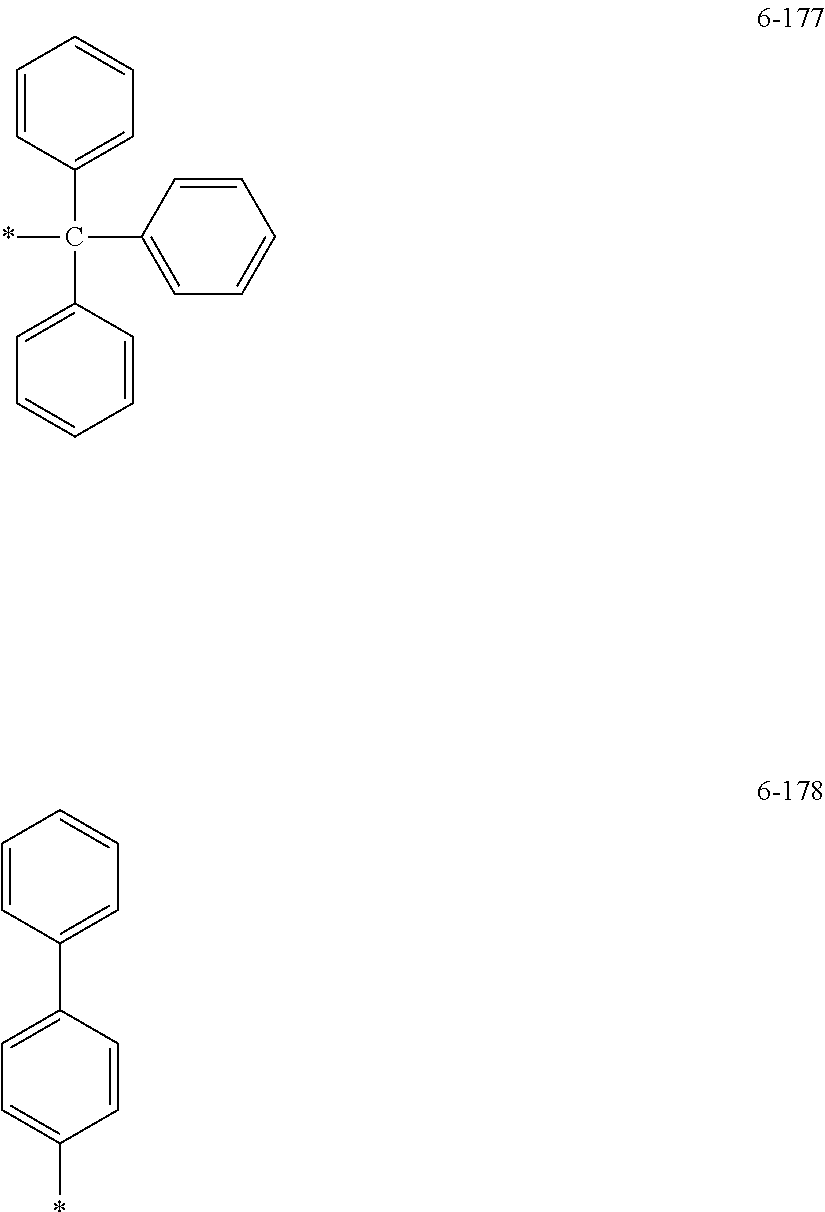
C1=CC(C(C2=CC=CC=C2)(C2=CC=CC=C2)*)=CC=C1.C1=CC(C2=CC=CC=C2)=CC=C1*
